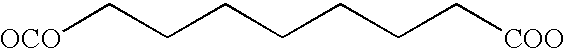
[OCO]CCCCCCC[COO]
